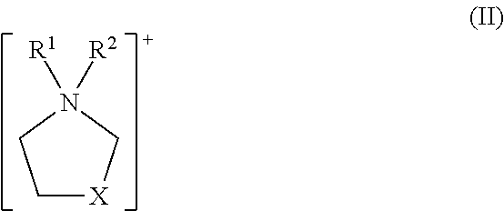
C1[X]CN([R2])([R1])C1
